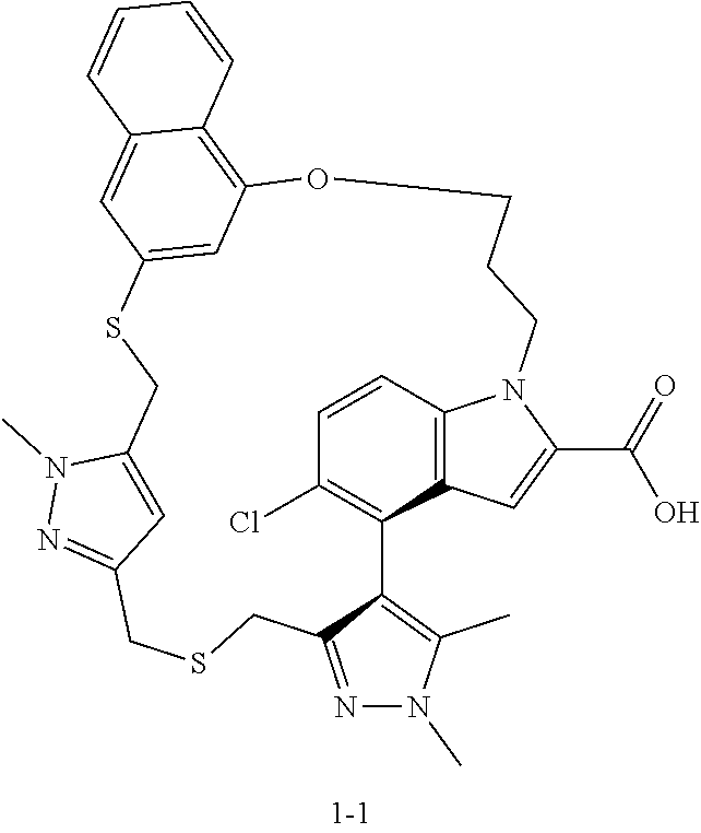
C1=CC2=C3C(=C1Cl)C1=C(C)N(C)N=C1CSCC1=NN(C)C(=C1)CSC1=CC(=C4C(=C1)C=CC=C4)OCCCN2C(C(=O)O)=C3
